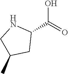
C1(C(O)=O)NCC(C)C1
